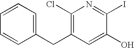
C1=CC=C(CC2=C(Cl)N=C(I)C(O)=C2)C=C1
